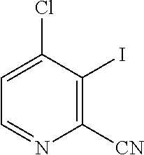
C1([CN])=C(I)C(Cl)=CC=N1
